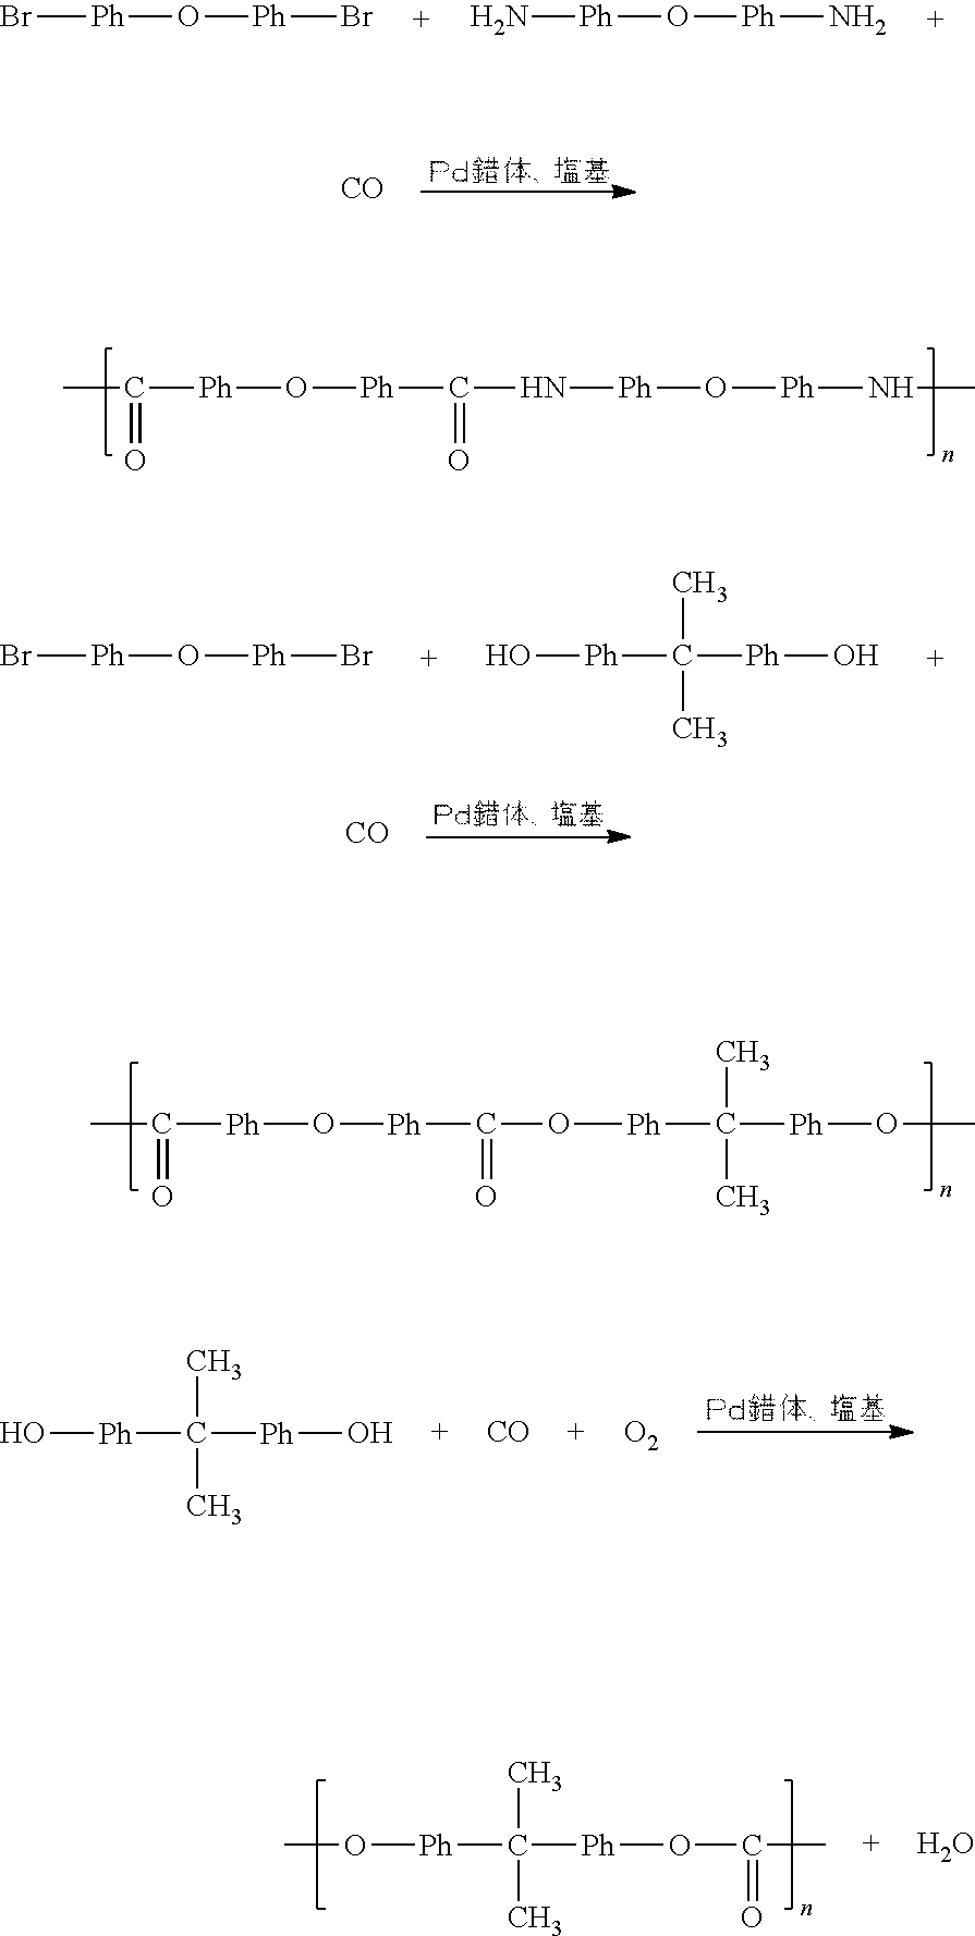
[CO].CC([Ph]O[Ph]C(N[Ph]O[Ph]NC)=O)=O.CC([Ph]O[Ph]C(O[Ph]C([Ph]OC)(C)C)=O)=O.Br[Ph]O[Ph]Br.N[Ph]O[Ph]N.[CO].O[Ph]C([Ph]O)(C)C.[CO].[O2].O([Ph]C([Ph]OC(C)=O)(C)C)C.O.Br[Ph]O[Ph]Br.O[Ph]C([Ph]O)(C)C
